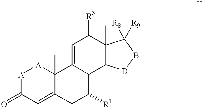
[A]1C(=O)C=C2C(C)([A]1)C1=CC([R3])C3(C)C(C1C([R1])C2)BBC3([R9])[R8]
